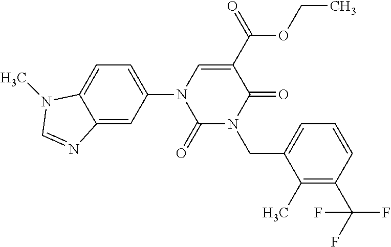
C1(=O)N(CC2=CC=CC(C(F)(F)F)=C2C)C(=O)C(C(OCC)=O)=CN1C1=CC=C2C(=C1)N=CN2C
